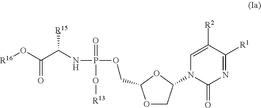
O1CC(N2C(=O)N=C([R1])C([R2])=C2)OC1COP(NC([R15])C(=O)O[R16])(=O)O[R13]
